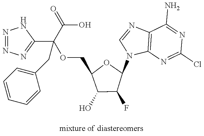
C12=C(N=C(Cl)N=C1N)N(C1OC(COC(C3=NN=NN3)(C(=O)O)CC3=CC=CC=C3)C(O)C1F)C=N2
